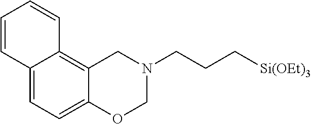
C12=CC=C3C(=C1C=CC=C2)CN(CCC[Si(OEt)3])CO3
